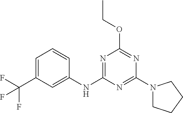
FC(C1=CC=CC(NC2=NC(OCC)=NC(N3CCCC3)=N2)=C1)(F)F
